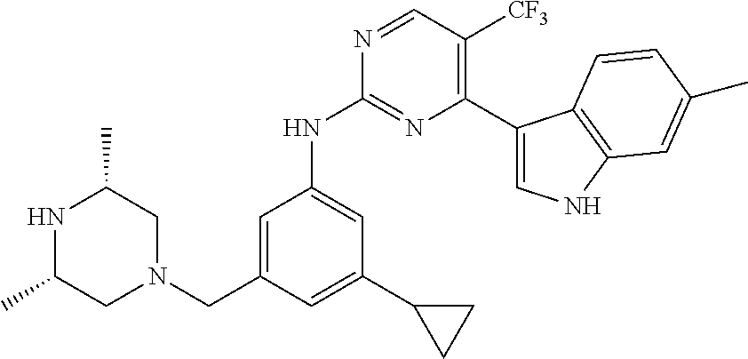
N1C(C)CN(CC2=CC(NC3=NC(C4=CNC5=C4C=CC(C)=C5)=C([CF3])C=N3)=CC(C3CC3)=C2)CC1C
